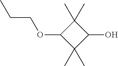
C1(OCCC)C(C)(C)C(O)C1(C)C
